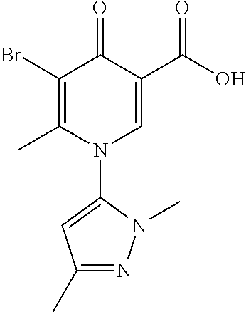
C1(Br)=C(C)N(C2=CC(C)=NN2C)C=C(C(O)=O)C1=O
